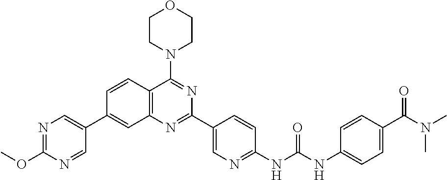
C1=CC2=C(C=C1C1=CN=C(OC)N=C1)N=C(C1=CN=C(NC(NC3=CC=C(C(N(C)C)=O)C=C3)=O)C=C1)N=C2N1CCOCC1
